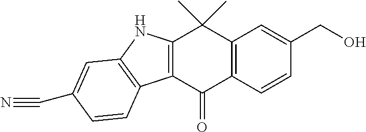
C12=C(C(=O)C3=C(C=C(CO)C=C3)C1(C)C)C1=C(N2)C=C(C#N)C=C1
